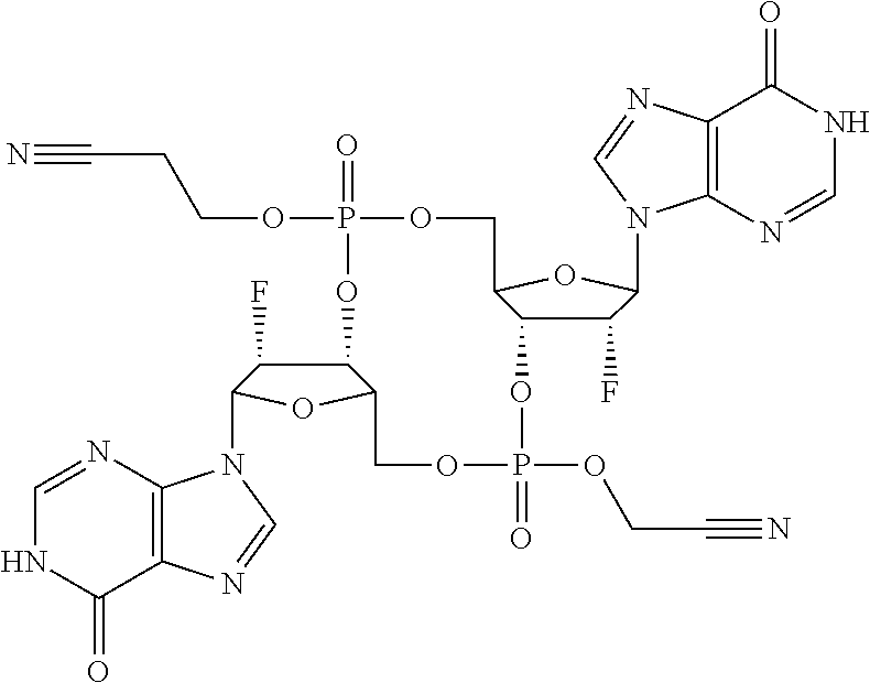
O=P1(OCCC#N)OCC2C(C(F)C(N3C4=C(C(=O)NC=N4)N=C3)O2)OP(=O)(OCC#N)OCC2C(C(F)C(N3C4=C(C(=O)NC=N4)N=C3)O2)O1
